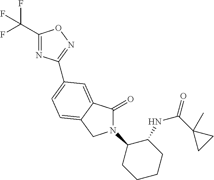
C1(C(F)(F)F)=NC(C2=CC=C3C(=C2)C(=O)N(C2CCCCC2NC(C2(C)CC2)=O)C3)=NO1
